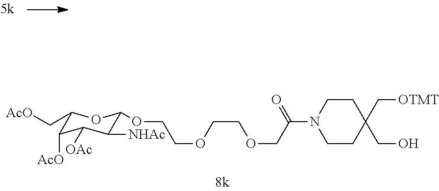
C1(C[AcO])C([AcO])C([OAc])C([NHAc])C(OCCOCCOCC(N2CCC(C[OTMT])(CO)CC2)=O)O1
